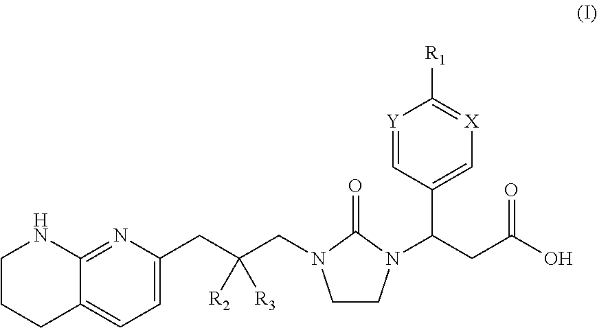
C1=C(CC(CN2CCN(C(CC(O)=O)C3=C[X]=C([R1])[Y]=C3)C2=O)([R3])[R2])N=C2C(=C1)CCCN2
